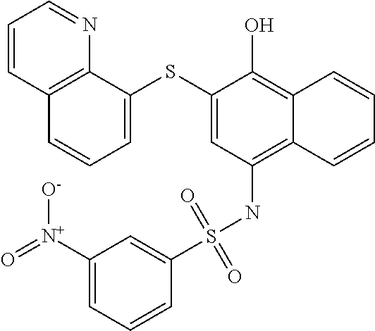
C1=C(SC2=CC=CC3=C2N=CC=C3)C(O)=C2C(=C1NS(C1=CC([N+](=O)[O-])=CC=C1)(=O)=O)C=CC=C2
